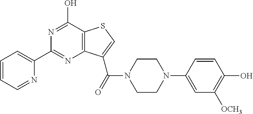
C1(C2=CC=CC=N2)=NC2=C(C(O)=N1)SC=C2C(=O)N1CCN(C2=CC([OCH3])=C(O)C=C2)CC1
